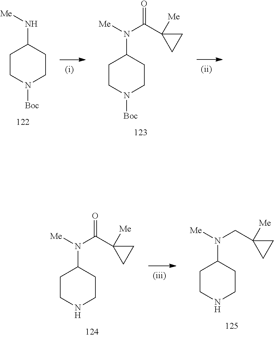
C1CN([Boc])CCC1N[Me].C1CN([Boc])CCC1N([Me])C(C1([Me])CC1)=O.C1CNCCC1N([Me])C(C1([Me])CC1)=O.C1CNCCC1N([Me])CC1([Me])CC1
